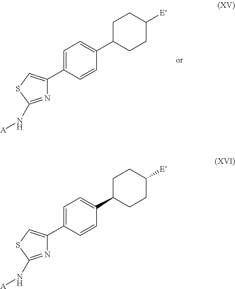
C1(C2=CC=C(C3CCC([E])CC3)C=C2)=CSC(N[A])=N1.C1(C2=CSC(N[A])=N2)=CC=C(C2CCC([E])CC2)C=C1
